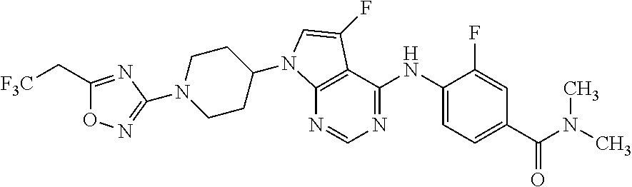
N1(C2=NOC(C[F3C])=N2)CCC(N2C3=C(C(NC4=CC=C(C(N(C)C)=O)C=C4F)=NC=N3)C(F)=C2)CC1
